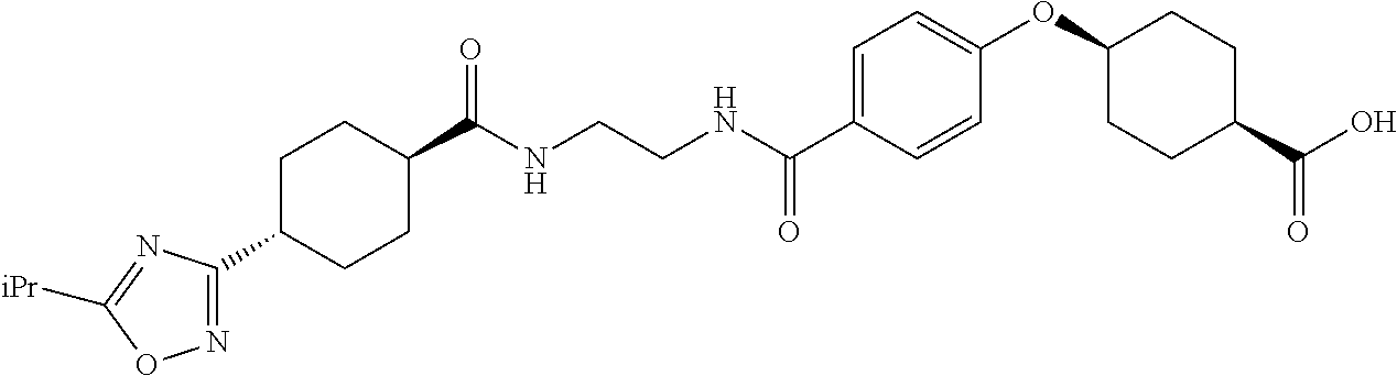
C1(C(NCCNC(C2=CC=C(OC3CCC(C(O)=O)CC3)C=C2)=O)=O)CCC(C2=NOC([iPr])=N2)CC1
